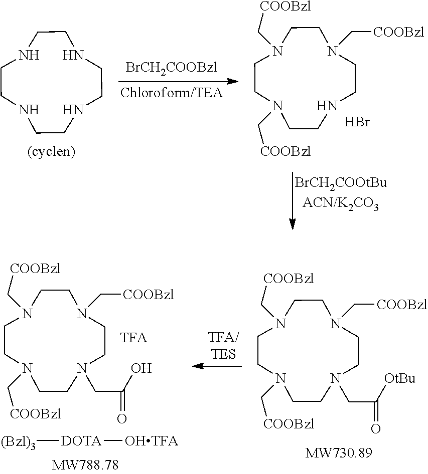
[DOTA]([(Bzl)3])[OHTFA].N1(C[COOBzl])CCN(C[COOBzl])CCN(C[COOBzl])CCN(CC(O)=O)CC1.N1(C[COOBzl])CCN(C[COOBzl])CCN(C[COOBzl])CCN(CC([OtBu])=O)CC1.N1CCNCCNCCNCC1.N1(C[COOBzl])CCN(C[COOBzl])CCN(C[COOBzl])CCNCC1.Br.[BrCH2COOBzl]
